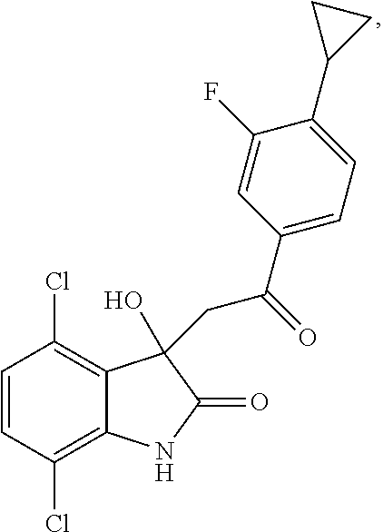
C(C(C1=CC=C(C2CC2)C(F)=C1)=O)C1(O)C2=C(Cl)C=CC(Cl)=C2NC1=O
